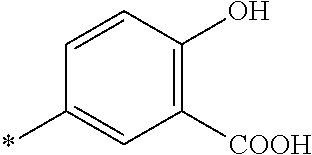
C1([COOH])=C(O)C=CC(*)=C1
